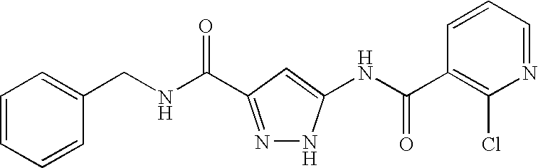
C1=CC=CC(CNC(=O)C2=NNC(NC(C3=C(Cl)N=CC=C3)=O)=C2)=C1
